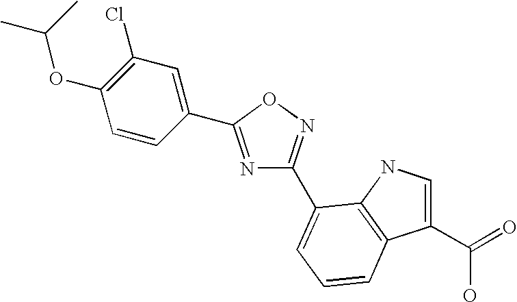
C1(C2=NC(C3=CC=CC4=C3NC=C4C(O)=O)=NO2)=CC(Cl)=C(OC(C)C)C=C1
